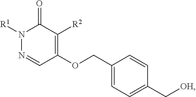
C1(OCC2=CC=C(C[OH])C=C2)=C([R2])C(=O)N([R1])N=C1
